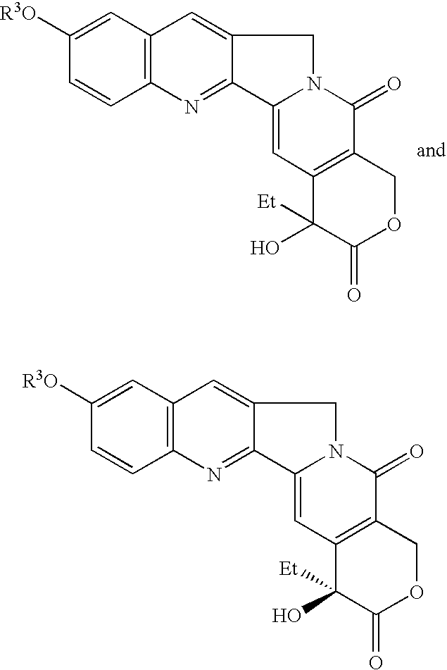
C1([R3O])=CC2=C(C=C1)N=C1C(=C2)CN2C1=CC1=C(C2=O)COC(=O)C1([Et])O.C1([R3O])=CC2=C(C=C1)N=C1C(=C2)CN2C1=CC1=C(C2=O)COC(=O)C1([Et])O
